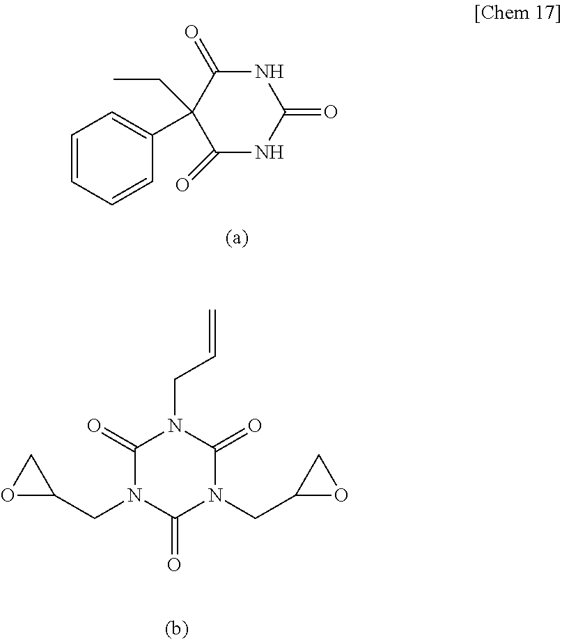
C1(=O)NC(=O)NC(=O)C1(CC)C1=CC=CC=C1.N1(CC=C)C(=O)N(CC2CO2)C(=O)N(CC2OC2)C1=O
